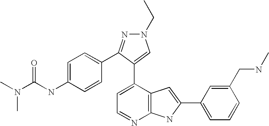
C1=C(C2=CN(CC)N=C2C2=CC=C(NC(N(C)C)=O)C=C2)C2=C(N=C1)NC(C1=CC=CC(CNC)=C1)=C2
